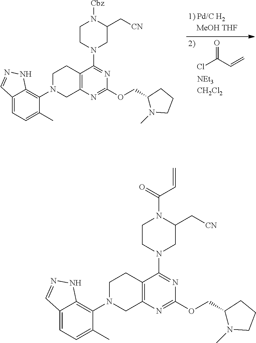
C12=CC=C(C)C(N3CC4=C(CC3)C(N3CC(C[CN])N([Cbz])CC3)=NC(OCC3N(C)CCC3)=N4)=C1NN=C2.ClC(C=C)=O.C12=CC=C(C)C(N3CC4=C(CC3)C(N3CC(C[CN])N(C(=O)C=C)CC3)=NC(OCC3N(C)CCC3)=N4)=C1NN=C2
